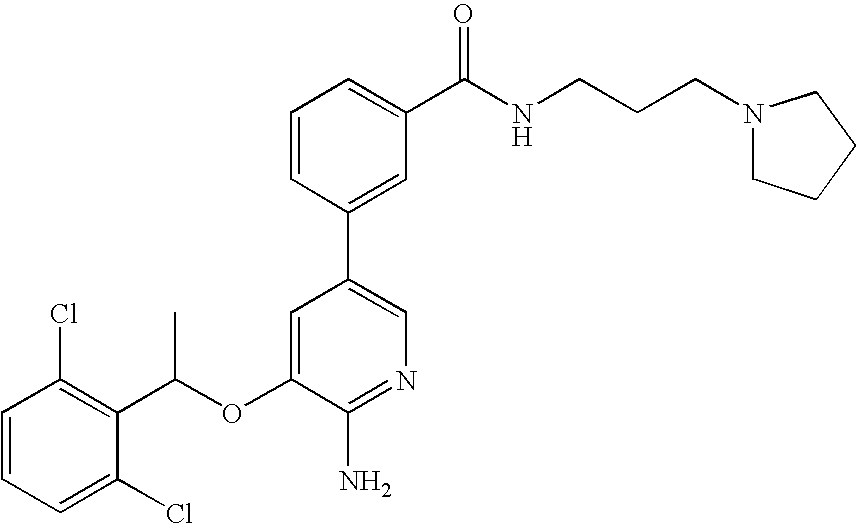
C1=CC(Cl)=C(C(OC2=CC(C3=CC(C(NCCCN4CCCC4)=O)=CC=C3)=CN=C2N)C)C(Cl)=C1
